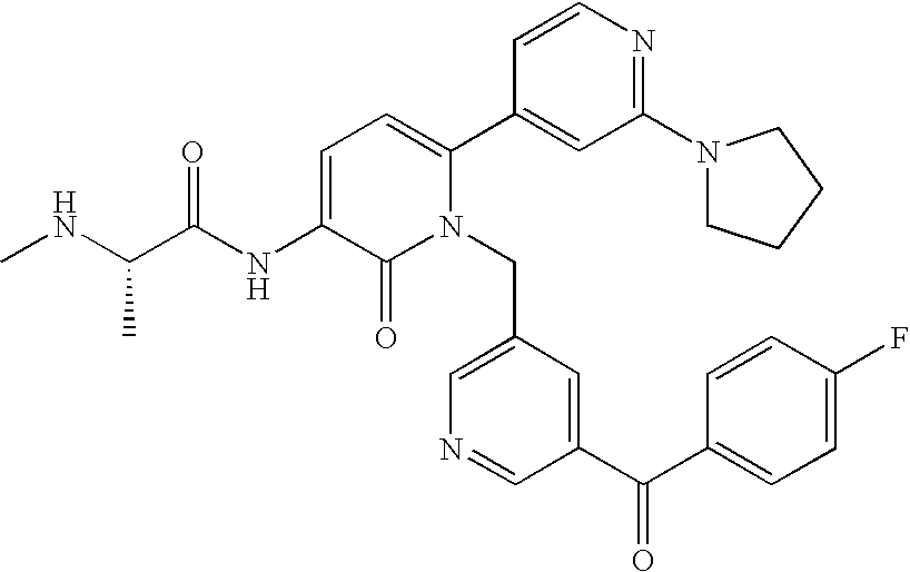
C1=C(NC(C(NC)C)=O)C(=O)N(CC2=CN=CC(C(C3=CC=C(F)C=C3)=O)=C2)C(C2=CC(N3CCCC3)=NC=C2)=C1
